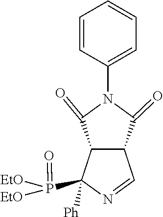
C1=CC(N2C(=O)C3C=NC(P(=O)([EtO])[EtO])([Ph])C3C2=O)=CC=C1
